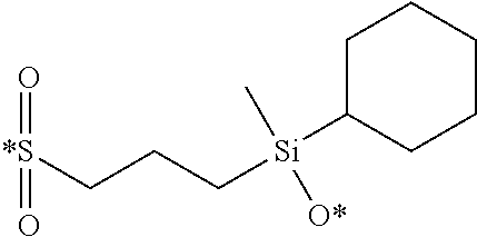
C1C([Si](CCC[*S](=O)=O)(C)[O*])CCCC1
